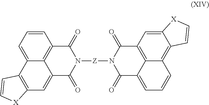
C1=CC=C2C3=C1C(=O)N([Z]N1C(=O)C4=CC=CC5=C6C(=CC(=C45)C1=O)[X]C=C6)C(=O)C3=CC1=C2C=C[X]1
